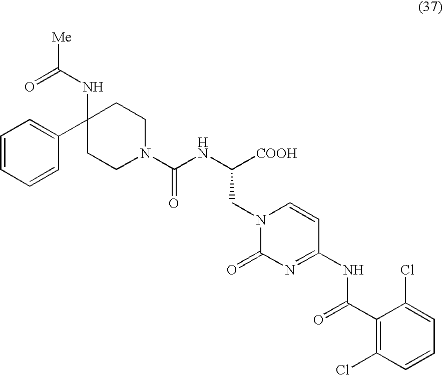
N(C([COOH])CN1C(=O)N=C(NC(C2=C(Cl)C=CC=C2Cl)=O)C=C1)C(N1CCC(NC([Me])=O)(C2=CC=CC=C2)CC1)=O
